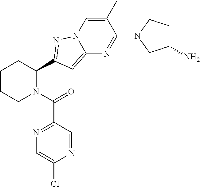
C1CCN(C(=O)C2=NC=C(Cl)N=C2)C(C2=NN3C=C(C)C(N4CC(N)CC4)=NC3=C2)C1
